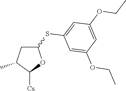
C1C(SC2=CC(OCC)=CC(OCC)=C2)OC([Cs])C1C
